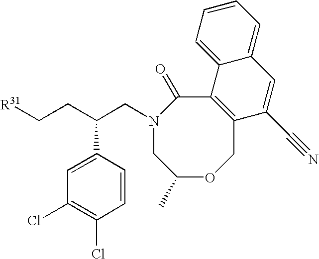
C1C(C)OCC2=C(C(=O)N1CC(CC[R31])C1=CC(Cl)=C(Cl)C=C1)C1=CC=CC=C1C=C2C#N
